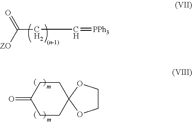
C(CC(=O)[ZO])=[PPh3].C1CC(=O)CCC12OCCO2
